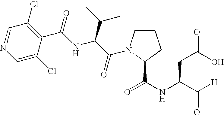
C1=NC=C(Cl)C(C(NC(C(=O)N2CCCC2C(NC(C([H])=O)CC(O)=O)=O)C(C)C)=O)=C1Cl
